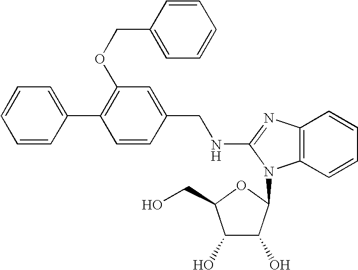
C1=C(C2=C(OCC3=CC=CC=C3)C=C(CNC3=NC4=C(C=CC=C4)N3C3C(O)C(O)C(CO)O3)C=C2)C=CC=C1
